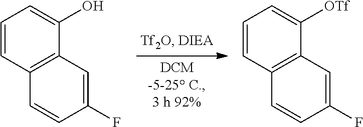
C1(O)=CC=CC2=C1C=C(F)C=C2.C1([OTf])=CC=CC2=C1C=C(F)C=C2
